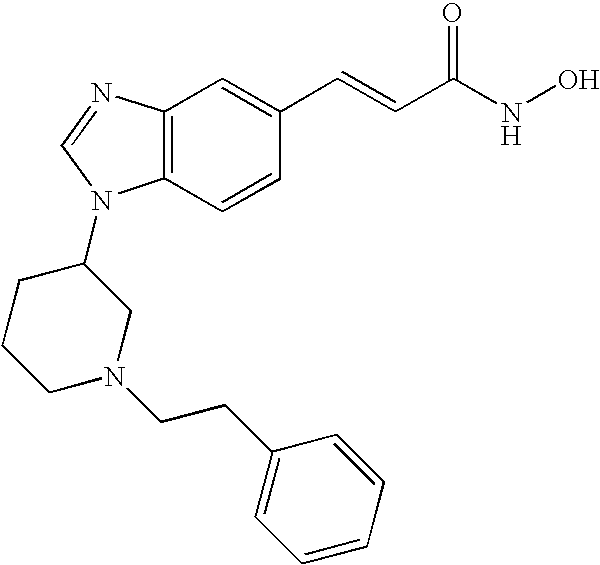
C12=C(C=CC(C=CC(NO)=O)=C1)N(C1CCCN(CCC3=CC=CC=C3)C1)C=N2
